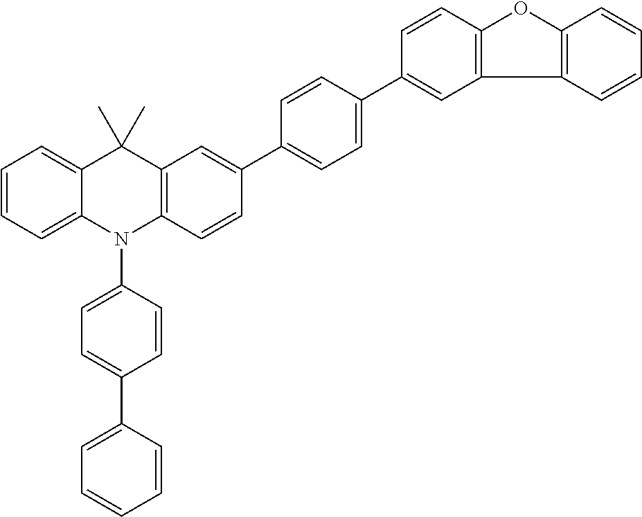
C1=CC=C2C(=C1)C(C)(C)C1=C(N2C2=CC=C(C3=CC=CC=C3)C=C2)C=CC(C2=CC=C(C3=CC4=C(C=C3)OC3=C4C=CC=C3)C=C2)=C1
